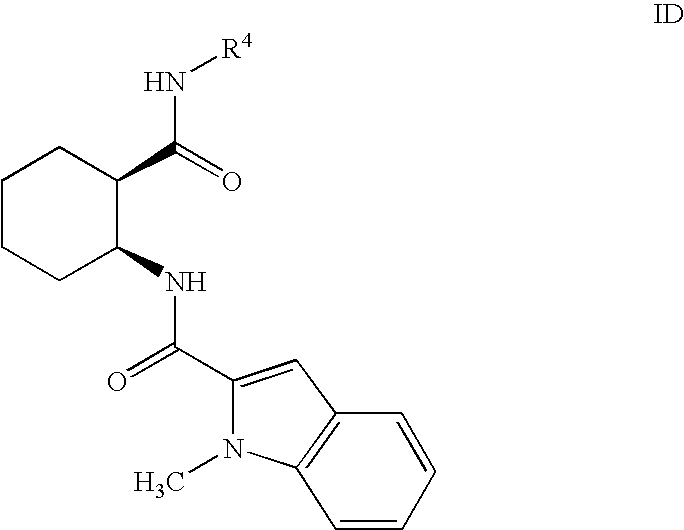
C(=O)(N[R4])C1C(NC(=O)C2=CC3=C(N2C)C=CC=C3)CCCC1
